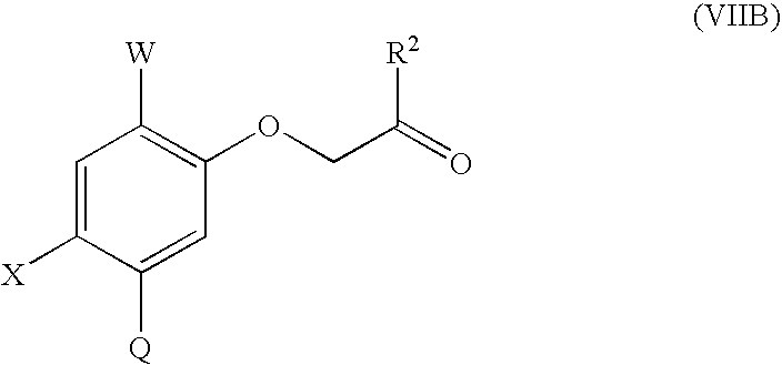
C1=C([X])C([Q])=CC(OCC([R2])=O)=C1[W]
